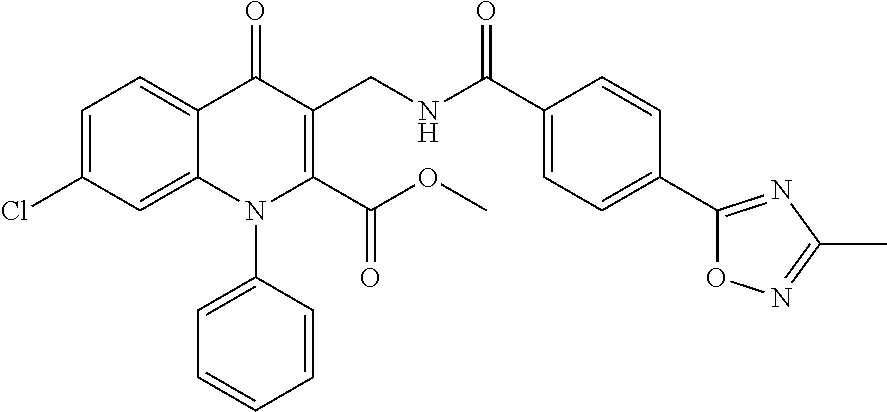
C1=C(Cl)C=C2C(=C1)C(=O)C(CNC(C1=CC=C(C3=NC(C)=NO3)C=C1)=O)=C(C(OC)=O)N2C1=CC=CC=C1
